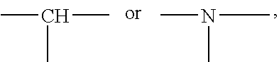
CC(C)C.CN(C)C
